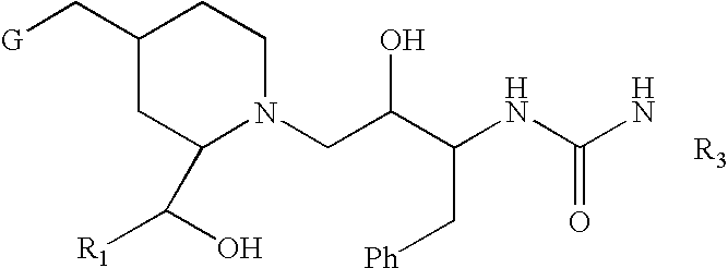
[R3].C1(C[G])CC(C([R1])O)N(CC(C(NC(N)=O)C[Ph])O)CC1
